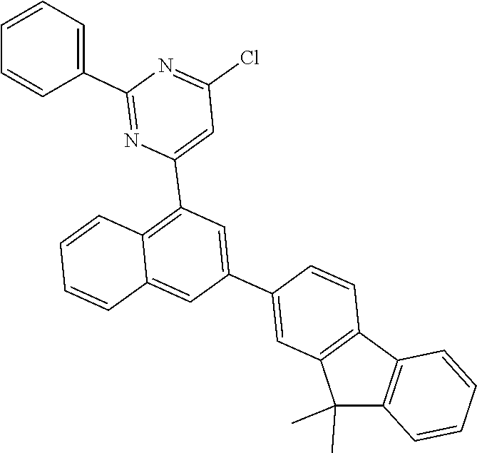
C1=CC=CC2=C1C1=C(C2(C)C)C=C(C2=CC(C3=CC(Cl)=NC(C4=CC=CC=C4)=N3)=C3C(=C2)C=CC=C3)C=C1
